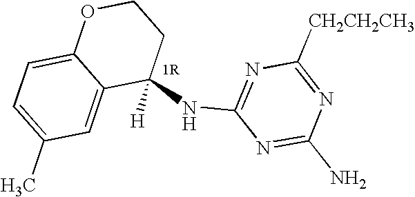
C1(NC2=NC([CH2CH2CH3])=NC(N)=N2)([H])CCOC2=CC=C(C)C=C12
